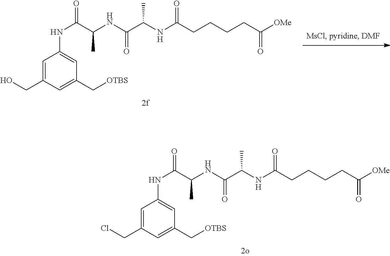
C(C(NC(C(=O)NC1=CC(C[OTBS])=CC(CCl)=C1)C)=O)(C)NC(CCCCC([OMe])=O)=O.C(C(NC(C(=O)NC1=CC(C[OTBS])=CC(CO)=C1)C)=O)(C)NC(CCCCC([OMe])=O)=O
